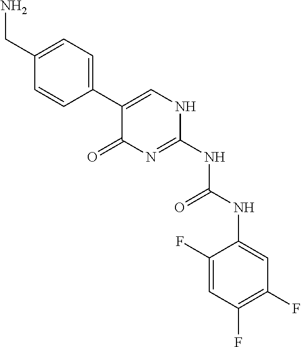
C1(CN)=CC=C(C2=CNC(NC(=O)NC3=CC(F)=C(F)C=C3F)=NC2=O)C=C1
